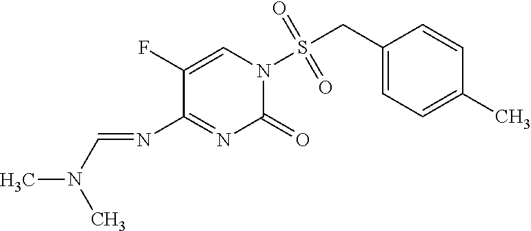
C1(F)=CN(S(=O)(=O)CC2=CC=C(C)C=C2)C(=O)N=C1N=CN(C)C
